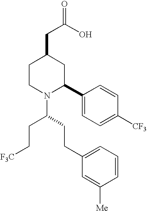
C1CN(C(CCC2=CC=CC([Me])=C2)CC[F3C])C(C2=CC=C([CF3])C=C2)CC1CC(O)=O
